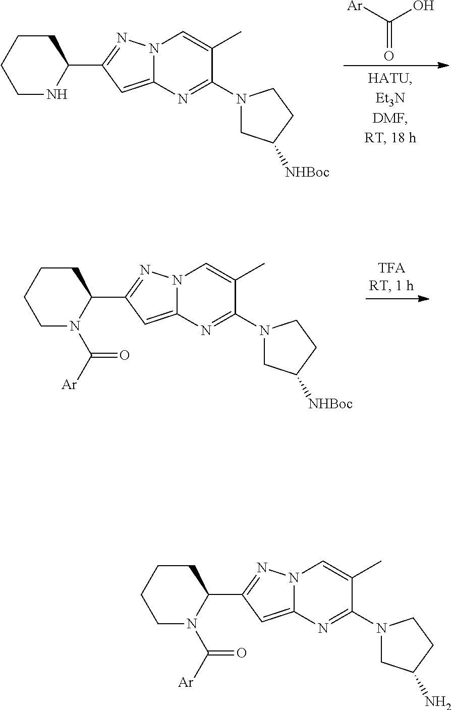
C(O)([Ar])=O.C1NC(C2=NN3C(=C2)N=C(N2CC([NHBoc])CC2)C(C)=C3)CCC1.C1N(C([Ar])=O)C(C2=NN3C(=C2)N=C(N2CC([NHBoc])CC2)C(C)=C3)CCC1.C1N(C([Ar])=O)C(C2=NN3C(=C2)N=C(N2CC(N)CC2)C(C)=C3)CCC1
